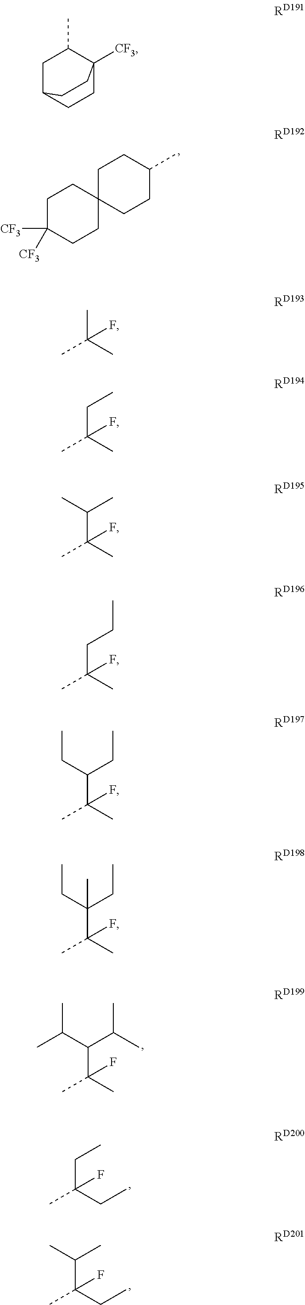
C1C2(CCC(C)C1)CCC([CF3])([CF3])CC2.C(C(C)(F)C)(C(C)C)C(C)C.C(C(CC)(F)C)C.C(C(CC)(F)C)(C)C.C1C2CCC([CF3])(C1C)CC2.CC(C)(F)C.C(C(C)(F)C)C.C(C(C)(F)C)(C)C.C(C(C)(F)C)CC.C(C(C)(F)C)(CC)CC.C(C(C)(F)C)(CC)(CC)C
